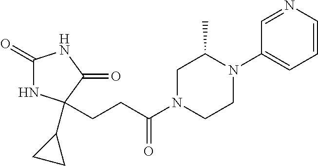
C1(=O)NC(C2CC2)(CCC(N2CCN(C3=CC=CN=C3)C(C)C2)=O)C(=O)N1
